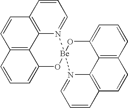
C1=CC2=C3N(=C1)[Be]1(N4=CC=CC5=C4C4=C(C=CC=C4O1)C=C5)OC1=CC=CC(=C31)C=C2
